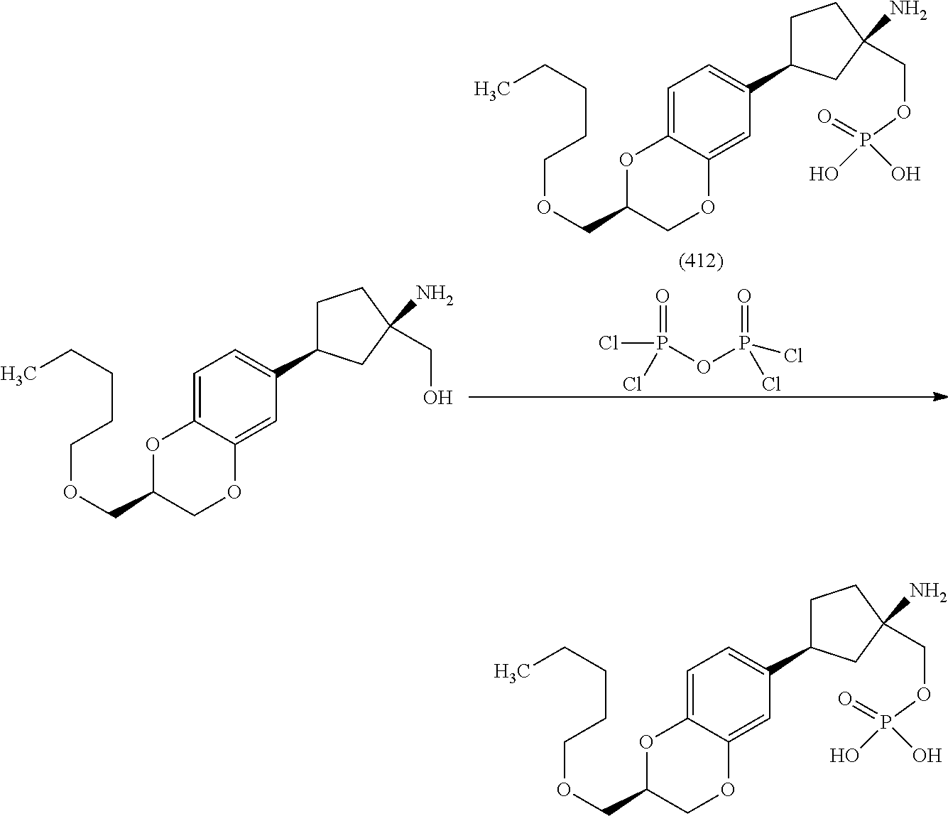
C1C(C2=CC=C3C(=C2)OCC(COCCCCC)O3)CC(N)(CO)C1.O=P(Cl)(Cl)OP(=O)(Cl)Cl.C1C(C2=CC=C3C(=C2)OCC(COCCCCC)O3)CC(N)(COP(O)(=O)O)C1.C1C(C2=CC=C3C(=C2)OCC(COCCCCC)O3)CC(N)(COP(O)(=O)O)C1
